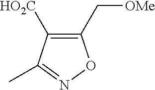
C1(C[OMe])=C([HO2C])C(C)=NO1
